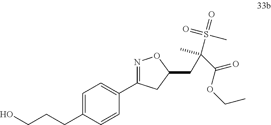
C(C1=CC=C(C2=NOC(CC(S(=O)(C)=O)(C(OCC)=O)C)C2)C=C1)CCO
